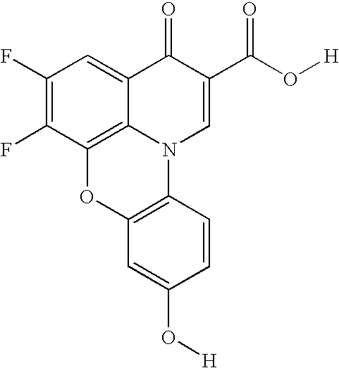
C1(F)=C(F)C2=C3C(=C1)C(=O)C(C(O[H])=O)=CN3C1=C(O2)C=C(O[H])C=C1
